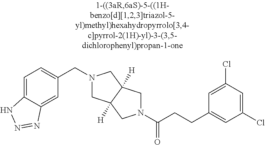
C1=C2C(=CC(CN3CC4([H])C([H])(C3)CN(C(CCC3=CC(Cl)=CC(Cl)=C3)=O)C4)=C1)N=NN2
